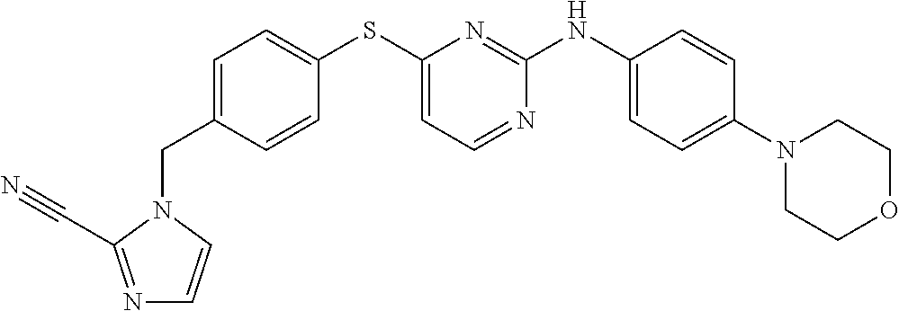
C1=C(CN2C=CN=C2C#N)C=CC(SC2=CC=NC(NC3=CC=C(N4CCOCC4)C=C3)=N2)=C1
